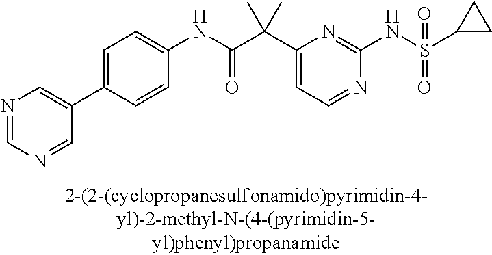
N1=CC=C(C(C(NC2=CC=C(C3=CN=CN=C3)C=C2)=O)(C)C)N=C1NS(=O)(=O)C1CC1
